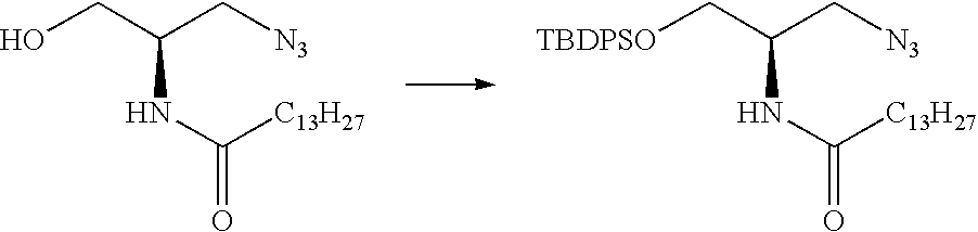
[TBDPSO]CC(C[N3])NC(=O)[C13H27].OCC(C[N3])NC(=O)[C13H27]
